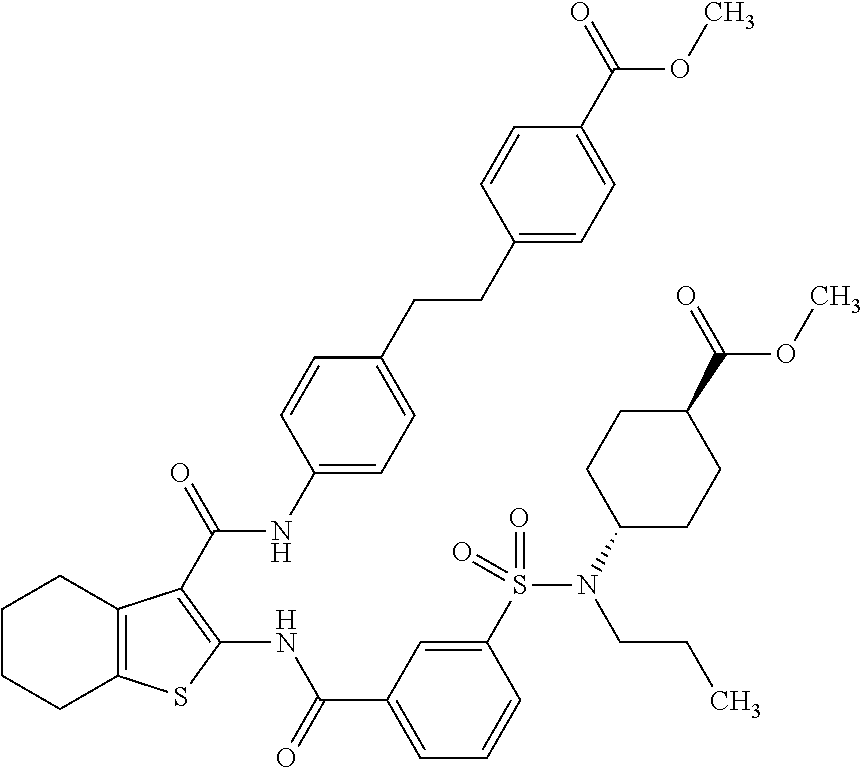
C1CCC2=C(C1)C(C(=O)NC1=CC=C(CCC3=CC=C(C(=O)OC)C=C3)C=C1)=C(NC(C1=CC=CC(S(=O)(=O)N(CCC)C3CCC(C(=O)OC)CC3)=C1)=O)S2
